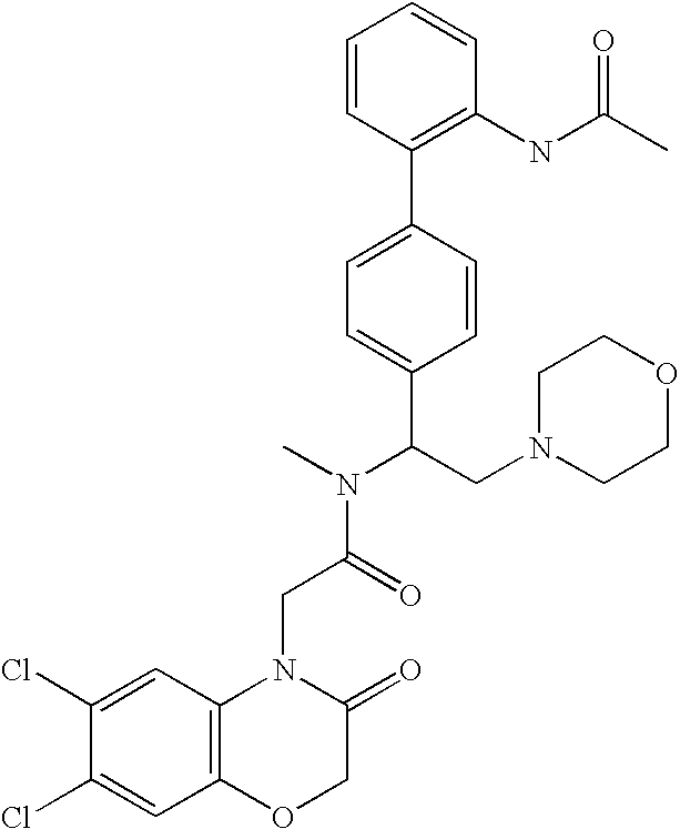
C1(Cl)=CC2=C(C=C1Cl)N(CC(N(C)C(CN1CCOCC1)C1=CC=C(C3=C(NC(C)=O)C=CC=C3)C=C1)=O)C(=O)CO2
